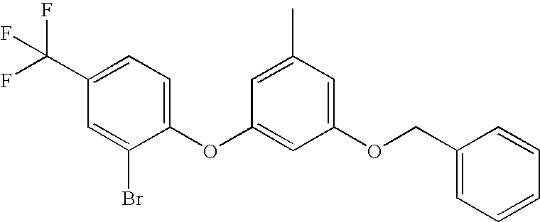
C1(C(F)(F)F)=CC=C(OC2=CC(OCC3=CC=CC=C3)=CC(C)=C2)C(Br)=C1
